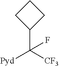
C1CC(C([CF3])([Pyd])F)C1
